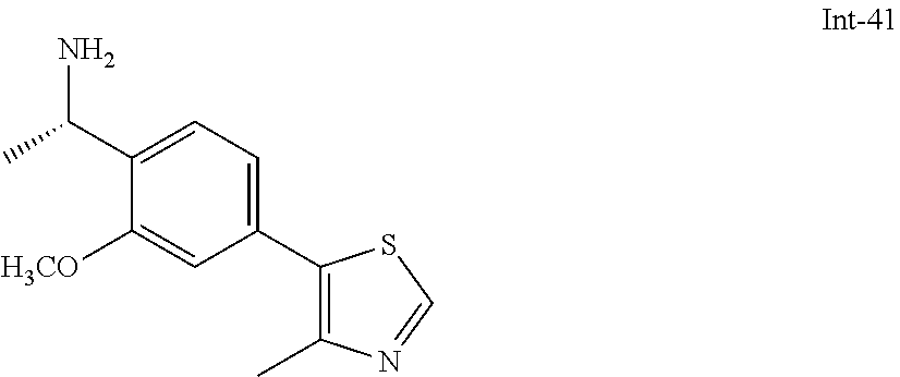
CC(C1=CC=C(C2=C(C)N=CS2)C=C1[H3CO])N
